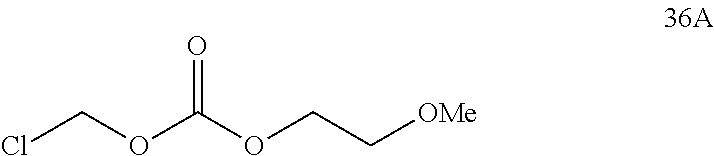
ClCOC(OCC[OMe])=O
